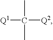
[Q1]C([Q2])(C)C
